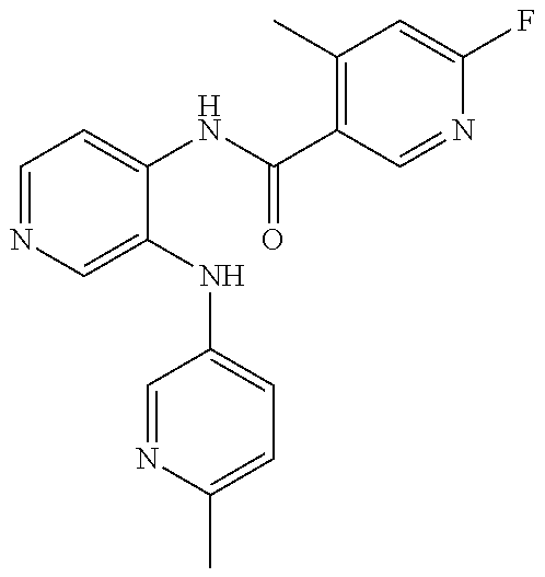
C1=NC=C(NC2=CC=C(C)N=C2)C(NC(C2=C(C)C=C(F)N=C2)=O)=C1
